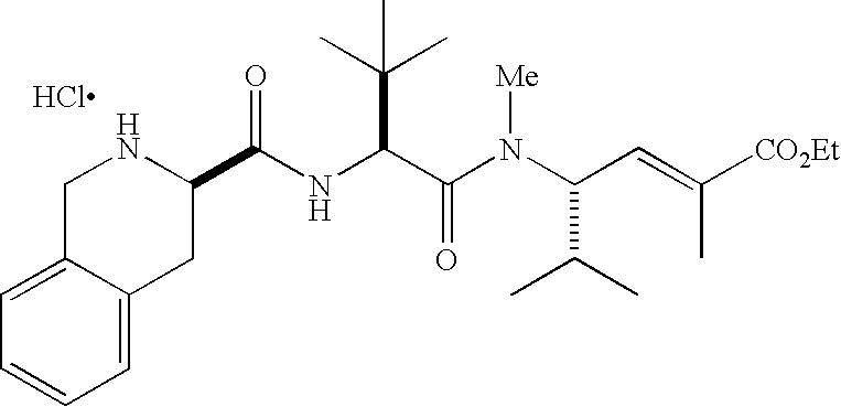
Cl.C(NC(C(N(C(C=C([CO2Et])C)C(C)C)[Me])=O)C(C)(C)C)(=O)C1CC2=CC=CC=C2CN1
